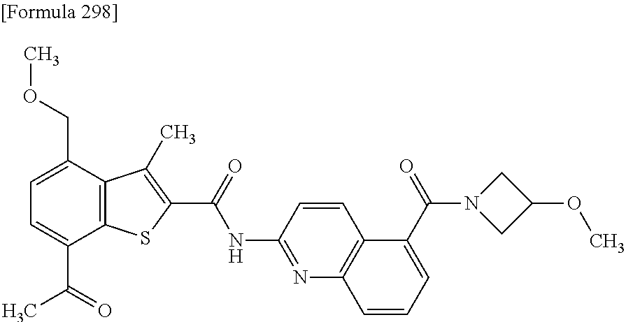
C1=C(C(=O)C)C2=C(C(COC)=C1)C(C)=C(C(=O)NC1=NC3=C(C=C1)C(C(N1CC(OC)C1)=O)=CC=C3)S2
